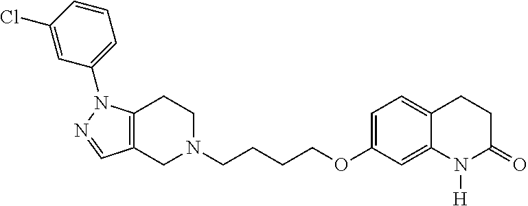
C1N(CCCCOC2=CC=C3C(=C2)N([H])C(=O)CC3)CCC2=C1C=NN2C1=CC=CC(Cl)=C1
